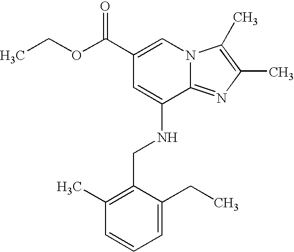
C1(C(OCC)=O)=CN2C(=NC(C)=C2C)C(NCC2=C(C)C=CC=C2CC)=C1
